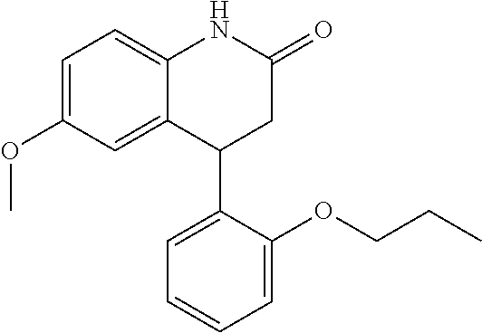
C1(OC)=CC=C2C(=C1)C(C1=CC=CC=C1OCCC)CC(=O)N2
